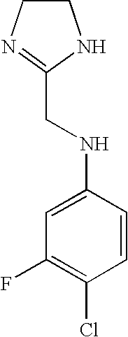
C1CN=C(CNC2=CC(F)=C(Cl)C=C2)N1
